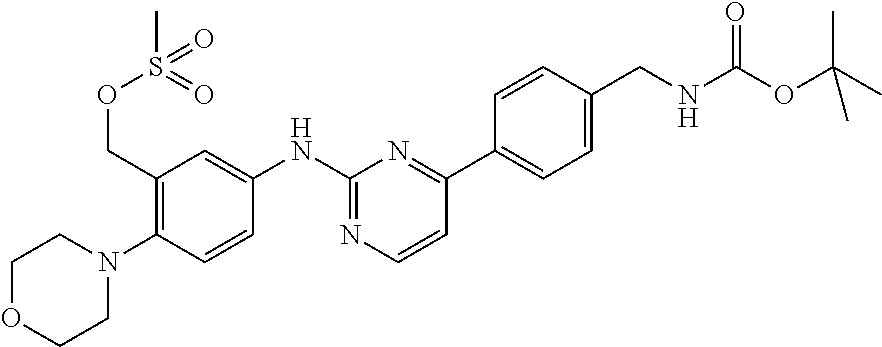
C1(NC2=CC(COS(C)(=O)=O)=C(N3CCOCC3)C=C2)=NC=CC(C2=CC=C(CNC(OC(C)(C)C)=O)C=C2)=N1
